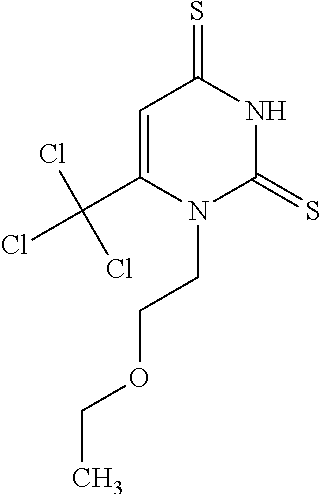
C1=C(C(Cl)(Cl)Cl)N(CCOCC)C(=S)NC1=S
